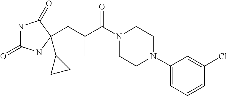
N1C(=O)NC(CC(C(N2CCN(C3=CC=CC(Cl)=C3)CC2)=O)C)(C2CC2)C1=O
